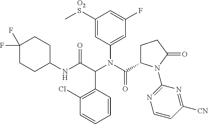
C1=CC(C(C(NC2CCC(F)(F)CC2)=O)N(C(=O)C2CCC(=O)N2C2=NC=CC([CN])=N2)C2=CC(F)=CC([O2S]C)=C2)=C(Cl)C=C1
